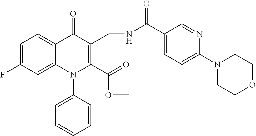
C1=C(F)C=C2C(=C1)C(=O)C(CNC(C1=CC=C(N3CCOCC3)N=C1)=O)=C(C(=O)OC)N2C1=CC=CC=C1
